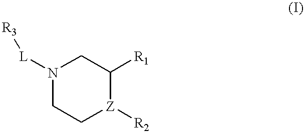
N1([L][R3])CC[Z]([R2])C([R1])C1
